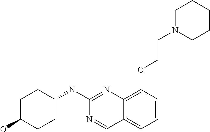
C1C(O)CCC(NC2=NC3=C(OCCN4CCCCC4)C=CC=C3C=N2)C1
